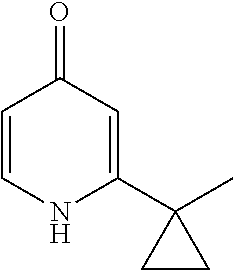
C1=CNC(C2(C)CC2)=CC1=O
